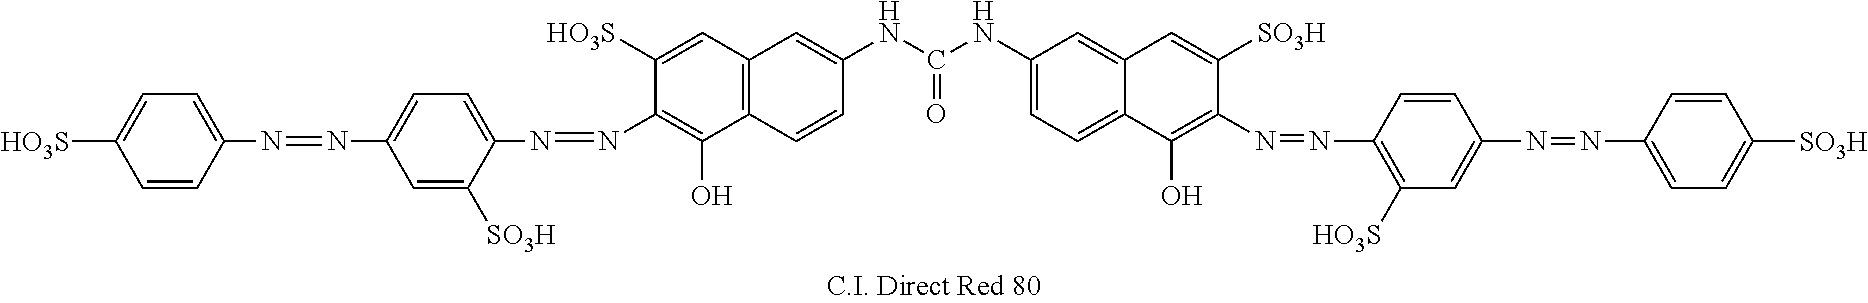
C1=CC(N=NC2=CC=C(N=NC3=C(O)C4=C(C=C3[HO3S])C=C(NC(NC3=CC=C5C(=C3)C=C([SO3H])C(N=NC3=C([HO3S])C=C(N=NC6=CC=C([SO3H])C=C6)C=C3)=C5O)=O)C=C4)C([SO3H])=C2)=CC=C1[HO3S]
